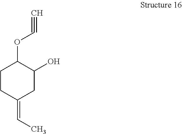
C1CC(=CC)CC(O)C1OC#C
